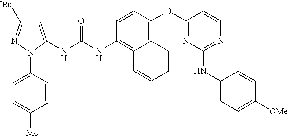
C1=CN=C(NC2=CC=C([OMe])C=C2)N=C1OC1=C2C(=C(NC(NC3=CC([tBu])=NN3C3=CC=C([Me])C=C3)=O)C=C1)C=CC=C2
